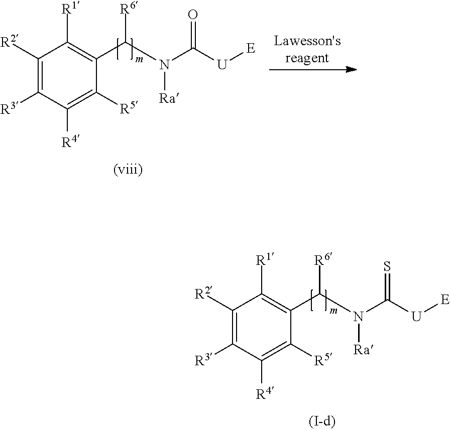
C1([R2])=C([R3])C([R4])=C([R5])C(C(N(C(=O)[U][E])[Ra])[R6])=C1[R1].C1([R2])=C([R3])C([R4])=C([R5])C(C(N(C(=S)[U][E])[Ra])[R6])=C1[R1]
